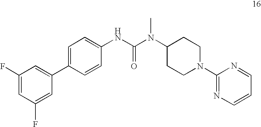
C1(F)=CC(F)=CC(C2=CC=C(NC(=O)N(C3CCN(C4=NC=CC=N4)CC3)C)C=C2)=C1
